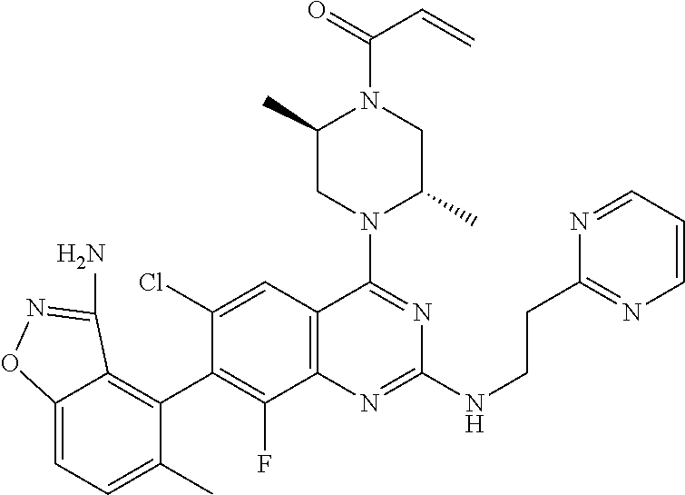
C12=C(C=C(Cl)C(C3=C4C(=CC=C3C)ON=C4N)=C1F)C(N1C(C)CN(C(C=C)=O)C(C)C1)=NC(NCCC1=NC=CC=N1)=N2
